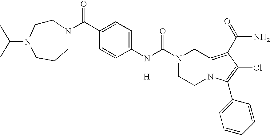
C1(C(=O)N2CCN(C(C)C)CCC2)=CC=C(N(C(=O)N2CCN3C(=C(C(=O)N)C(Cl)=C3C3=CC=CC=C3)C2)[H])C=C1
